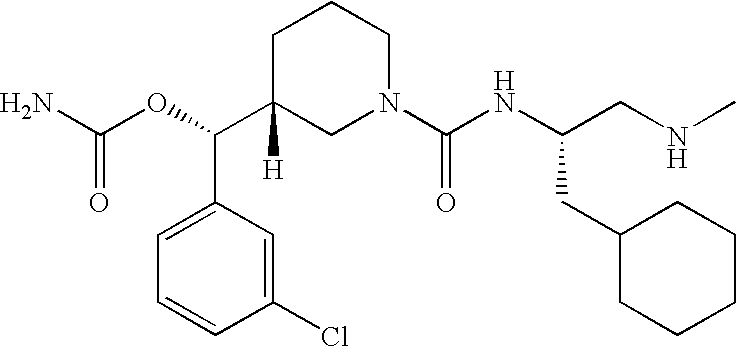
NC(OC(C1([H])CN(C(NC(CNC)CC2CCCCC2)=O)CCC1)C1=CC=CC(Cl)=C1)=O
